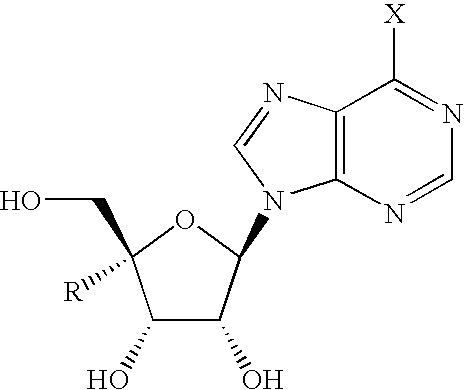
C12=C(N=CN=C1[X])N(C1C(O)C(O)C(CO)([R])O1)C=N2
